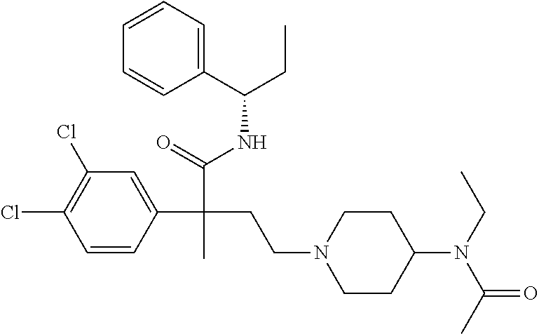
C1=CC(C(C(=O)NC(CC)C2=CC=CC=C2)(CCN2CCC(N(C(C)=O)CC)CC2)C)=CC(Cl)=C1Cl
